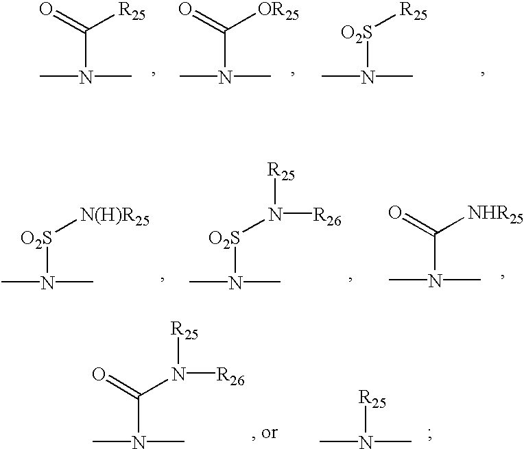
O=C([R25])N(C)C.O=C([OR25])N(C)C.[O2S]([R25])N(C)C.[O2S]([N(H)R25])N(C)C.[O2S](N([R25])[R26])N(C)C.O=C([NHR25])N(C)C.C(N([R25])[R26])(N(C)C)=O.[R25]N(C)C
